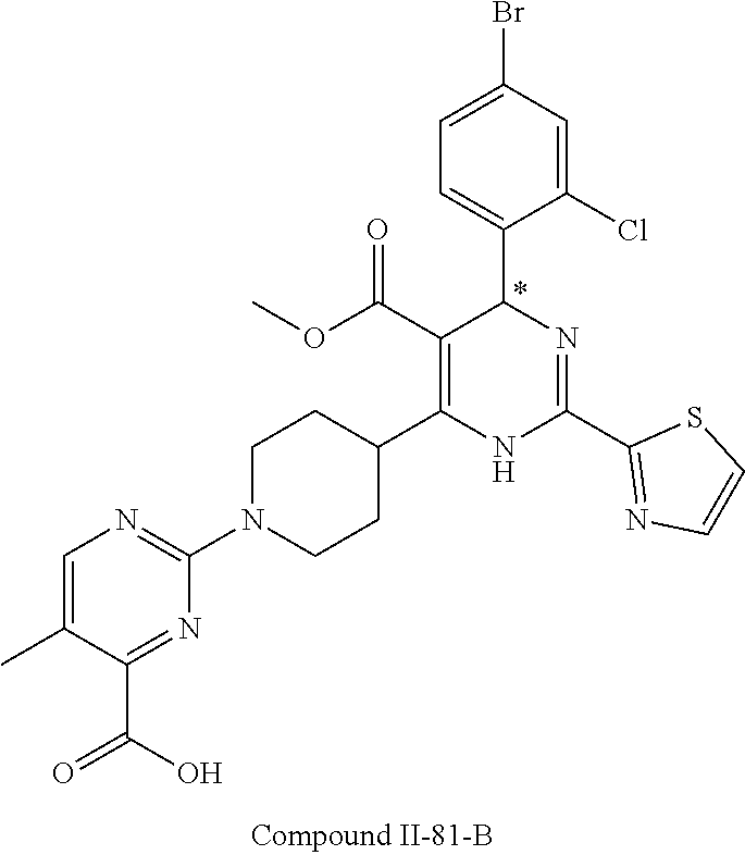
C1=C(Cl)C(C2N=C(C3=NC=CS3)NC(C3CCN(C4=NC=C(C)C(C(O)=O)=N4)CC3)=C2C(OC)=O)=CC=C1Br
